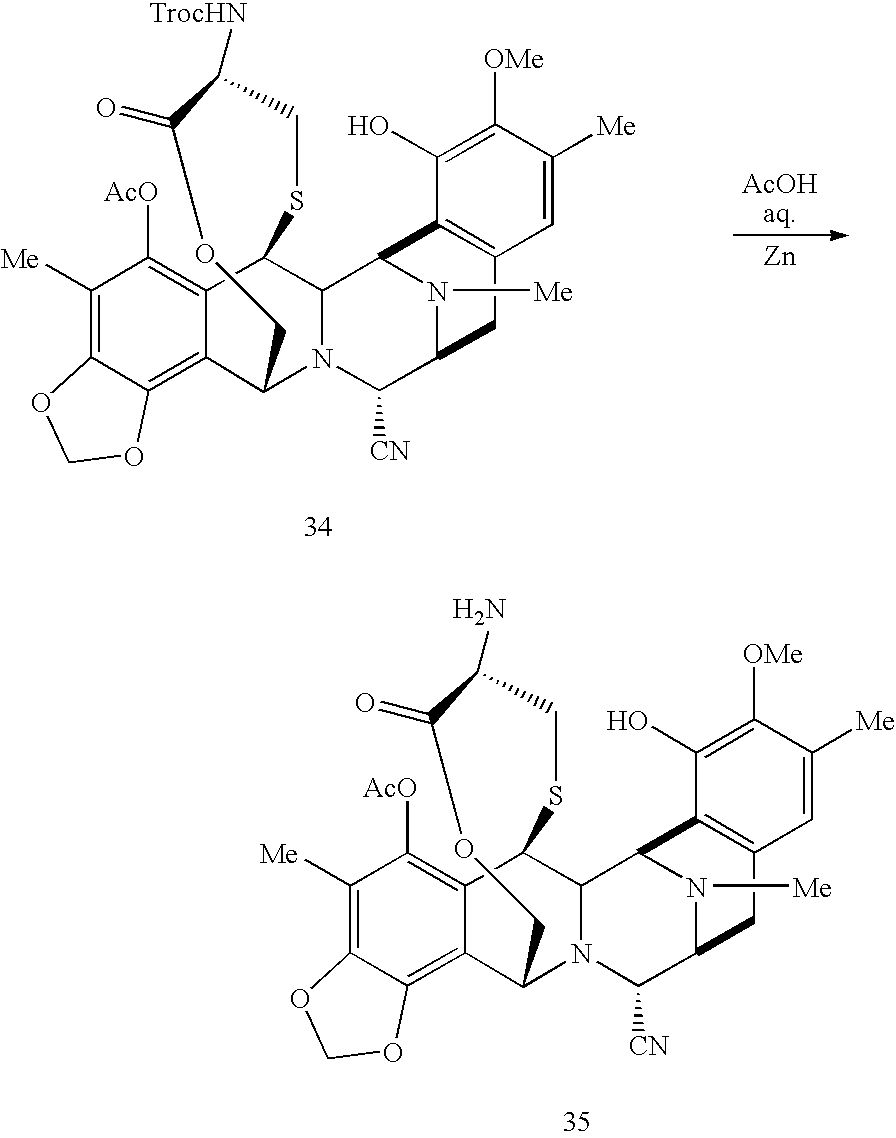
C1([Me])=C2C(=C3C(=C1[AcO])C1C4N(C([CN])C5N([Me])C4C4=C(C5)C=C([Me])C([OMe])=C4O)C3COC(=O)C(N)CS1)OCO2.C1([Me])=C2C(=C3C(=C1[AcO])C1C4N(C([CN])C5N([Me])C4C4=C(C5)C=C([Me])C([OMe])=C4O)C3COC(=O)C([TrocHN])CS1)OCO2.[Zn]
